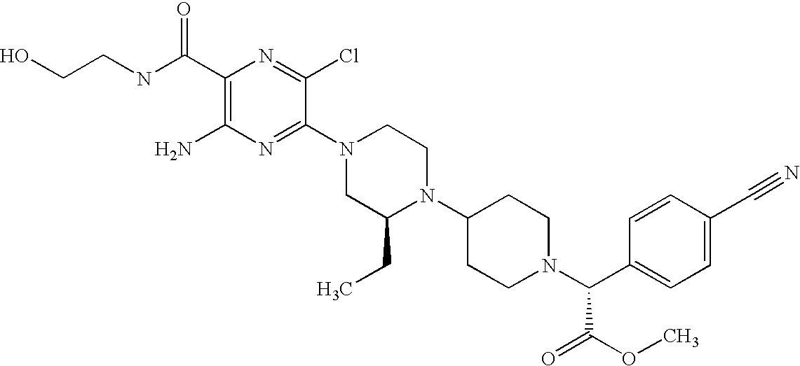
C1(C(NCCO)=O)=C(N)N=C(N2CC(CC)N(C3CCN(C(C4=CC=C(C#N)C=C4)C(OC)=O)CC3)CC2)C(Cl)=N1
